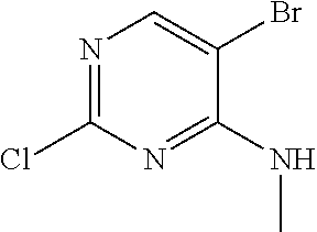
N1=C(Cl)N=C(NC)C(Br)=C1
